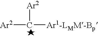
[Ar2]C([Ar2])[Ar1-LMM-Bp]
